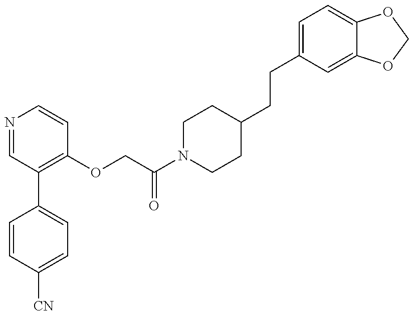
C1=CC([CN])=CC=C1C1=C(OCC(N2CCC(CCC3=CC=C4C(=C3)OCO4)CC2)=O)C=CN=C1
